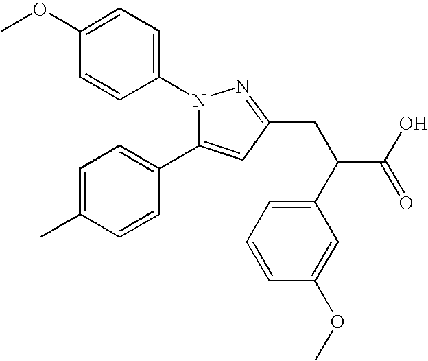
N1(C2=CC=C(OC)C=C2)C(C2=CC=C(C)C=C2)=CC(CC(C2=CC=CC(OC)=C2)C(=O)O)=N1
